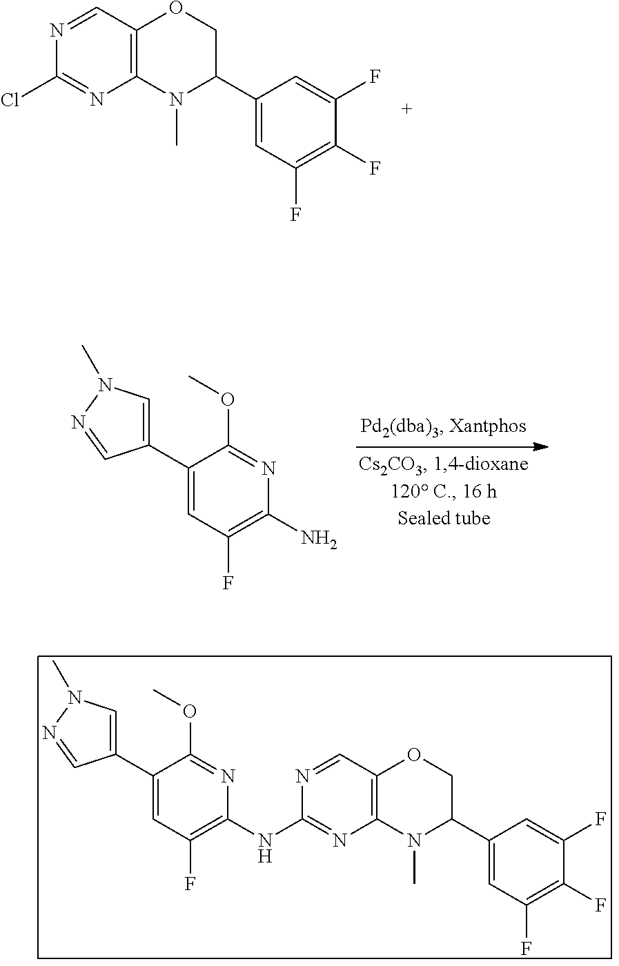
C1(C2=CN(C)N=C2)=CC(F)=C(N)N=C1OC.N1=CC2=C(N=C1Cl)N(C)C(C1=CC(F)=C(F)C(F)=C1)CO2.C1(C2=CN(C)N=C2)=CC(F)=C(NC2=NC3=C(C=N2)OCC(C2=CC(F)=C(F)C(F)=C2)N3C)N=C1OC
